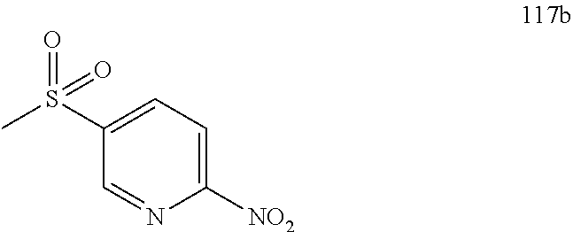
C1(S(C)(=O)=O)=CC=C([NO2])N=C1
